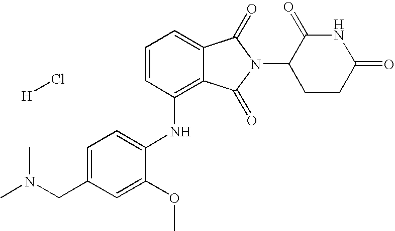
N(C1=C2C(=CC=C1)C(=O)N(C1CCC(=O)NC1=O)C2=O)C1=CC=C(CN(C)C)C=C1OC.[H]Cl
